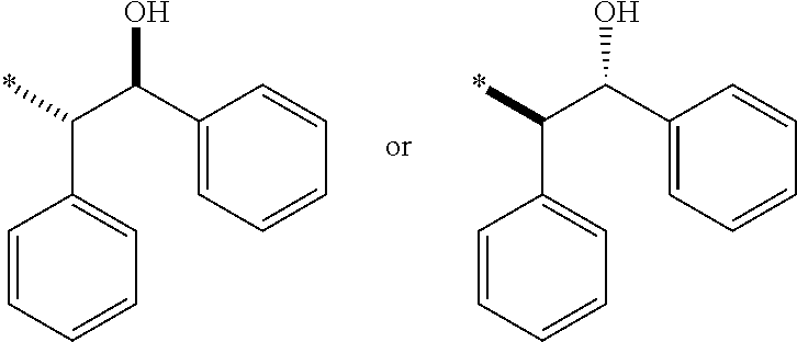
C1=CC=CC=C1C(*)C(C1=CC=CC=C1)O.C1=CC=CC=C1C(*)C(C1=CC=CC=C1)O
